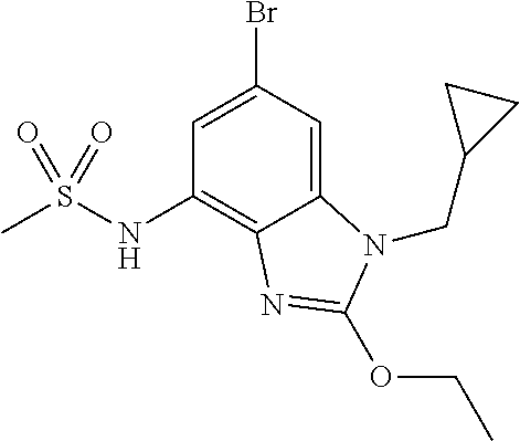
C1(NS(C)(=O)=O)=C2C(=CC(Br)=C1)N(CC1CC1)C(OCC)=N2
